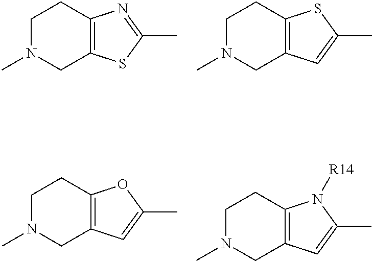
C1N(C)CC2=C(C1)SC(C)=C2.C1N(C)CC2=C(C1)N=C(C)S2.C1N(C)CC2=C(C1)N([R14])C(C)=C2.C1N(C)CC2=C(C1)OC(C)=C2
